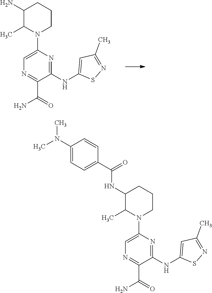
C1(N)C(C)N(C2=CN=C(C(N)=O)C(NC3=CC(C)=NS3)=N2)CCC1.C1(NC(=O)C2=CC=C(N(C)C)C=C2)C(C)N(C2=CN=C(C(N)=O)C(NC3=CC(C)=NS3)=N2)CCC1
